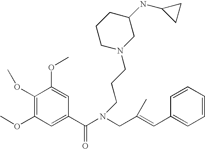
C1(OC)=C(OC)C=C(C(N(CC(=CC2=CC=CC=C2)C)CCCN2CC(NC3CC3)CCC2)=O)C=C1OC
